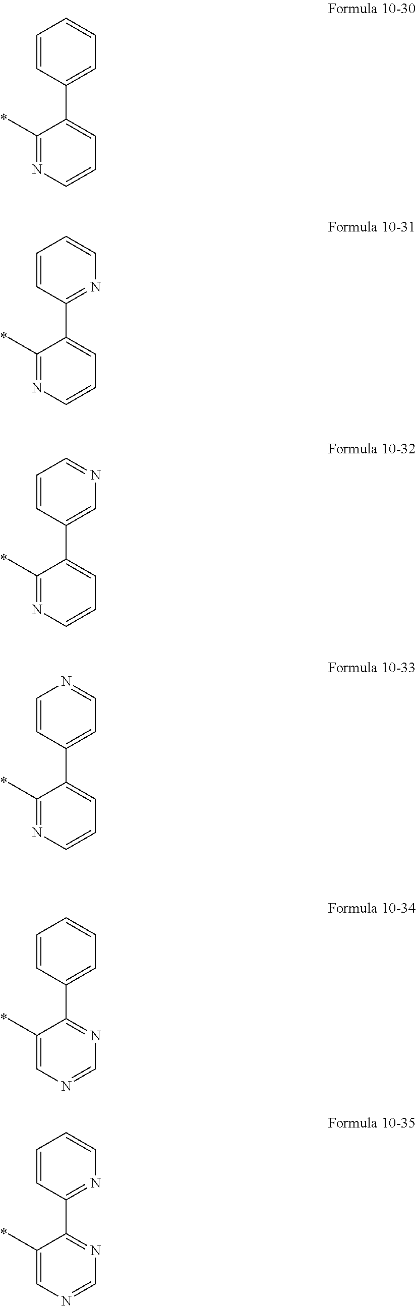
C1(C)=NC=CC=C1C1=CC=CC=C1.C1(C)=NC=CC=C1C1=NC=CC=C1.C1(C)=NC=CC=C1C1=CN=CC=C1.C1(C)=NC=CC=C1C1=CC=NC=C1.C1(C)=CN=CN=C1C1=CC=CC=C1.C1(C)=CN=CN=C1C1=NC=CC=C1
